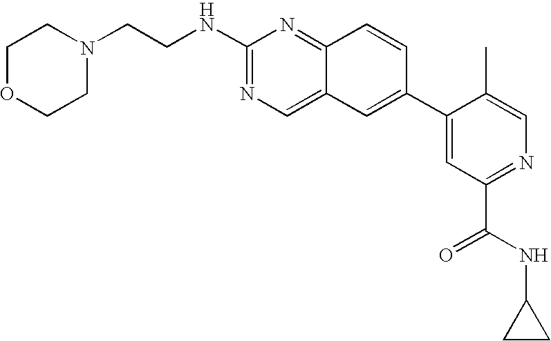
C12=NC(NCCN3CCOCC3)=NC=C1C=C(C1=CC(C(=O)NC3CC3)=NC=C1C)C=C2
